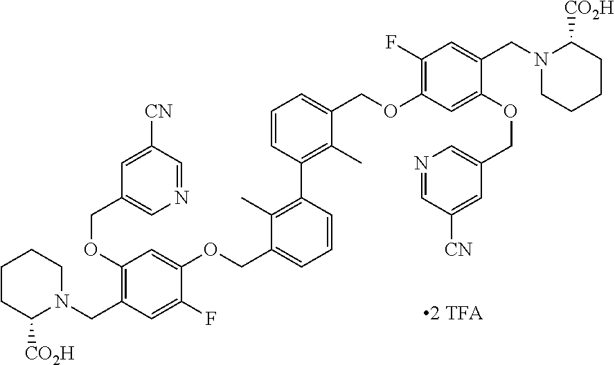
C1(OCC2=CN=CC([CN])=C2)=C(CN2CCCCC2[CO2H])C=C(F)C(OCC2=CC=CC(C3=C(C)C(COC4=C(F)C=C(CN5CCCCC5[CO2H])C(OCC5=CN=CC([CN])=C5)=C4)=CC=C3)=C2C)=C1
